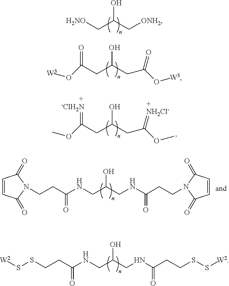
[H2NO]CC(C[ONH2])O.C(CC(CC(O[W3])=O)O)(=O)O[W3].C(CC(CC(OC)=[NH2Cl-])O)(=[-ClH2N])OC.N(CC(CNC(CCN1C(=O)C=CC1=O)=O)O)C(CCN1C(=O)C=CC1=O)=O.N(CC(CNC(CCSS[W2])=O)O)C(CCSS[W2])=O
